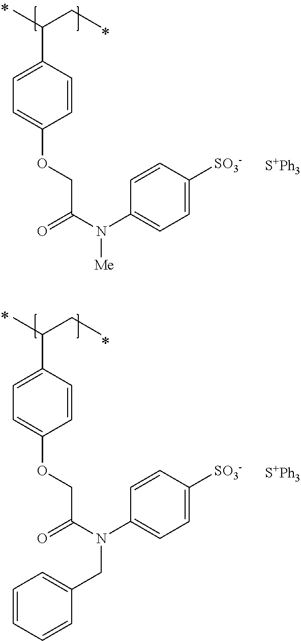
CC(CC)C1=CC=C(OCC(=O)N(C2=CC=C([SO3-])C=C2)[Me])C=C1.[S+Ph3].CC(CC)C1=CC=C(OCC(=O)N(C2=CC=C([SO3-])C=C2)CC2=CC=CC=C2)C=C1.[S+Ph3]
